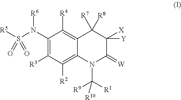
C1(N(S(=O)([R5])=O)[R6])=C([R3])C([R2])=C2C(=C1[R4])C([R7])([R8])C([X])([Y])C(=[W])N2C([R9])([R1])[R10]
